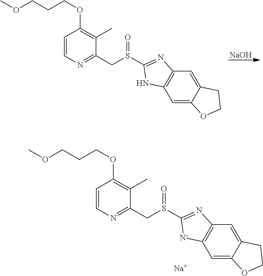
[NaOH].C1=CN=C(CS(C2=NC3=C(C=C4C(=C3)CCO4)N2)=O)C(C)=C1OCCCOC.C1=CN=C(CS(C2=NC3=C(C=C4C(=C3)CCO4)[N-]2)=O)C(C)=C1OCCCOC.[Na]
